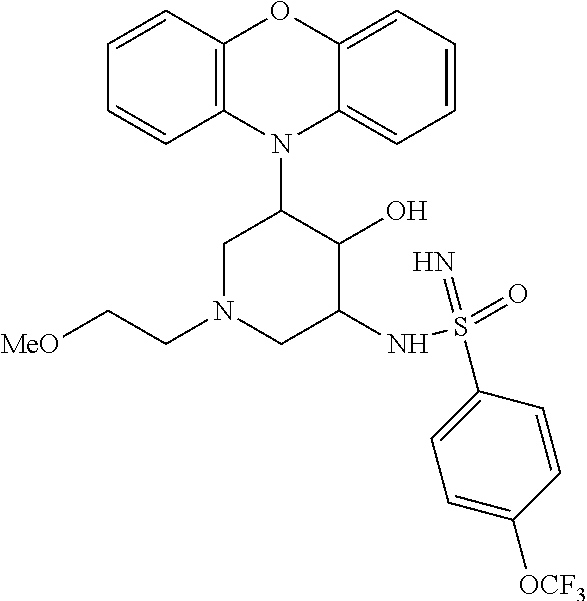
N1(C2CN(CC[MeO])CC(NS(=O)(=N)C3=CC=C([OCF3])C=C3)C2O)C2=C(C=CC=C2)OC2=CC=CC=C12
